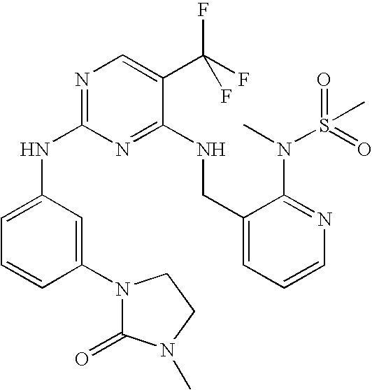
C1(NC2=NC=C(C(F)(F)F)C(NCC3=CC=CN=C3N(S(C)(=O)=O)C)=N2)=CC=CC(N2C(=O)N(C)CC2)=C1
